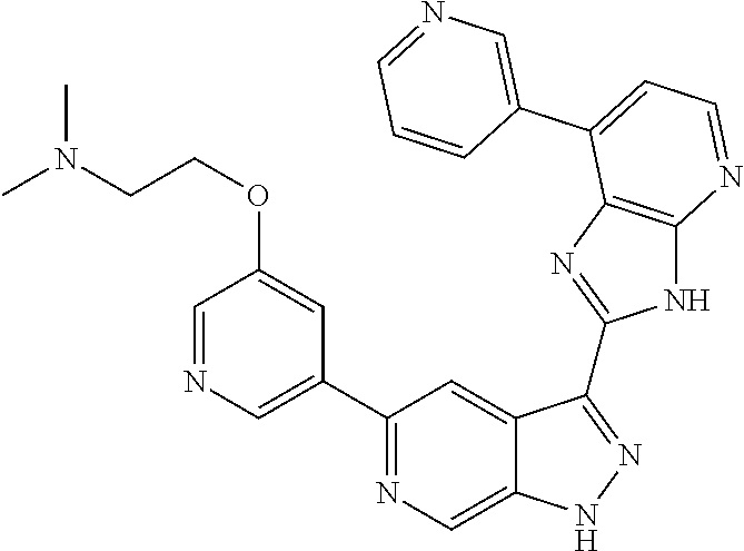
C1(C2=NC=C3C(=C2)C(C2=NC4=C(N2)N=CC=C4C2=CN=CC=C2)=NN3)=CN=CC(OCCN(C)C)=C1
